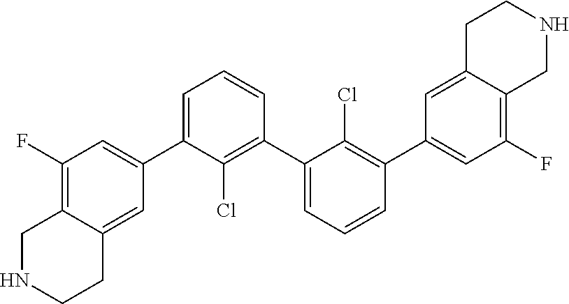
C1=C(C2=CC(F)=C3C(=C2)CCNC3)C(Cl)=C(C2=CC=CC(C3=CC(F)=C4C(=C3)CCNC4)=C2Cl)C=C1
